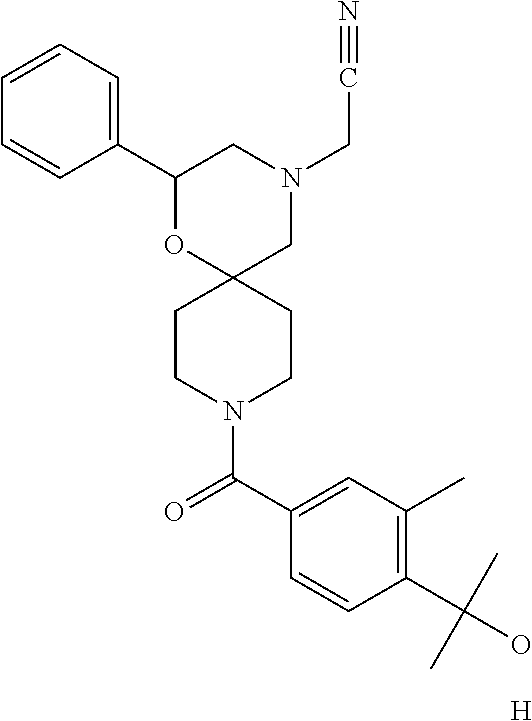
C1(C2=CC=CC=C2)OC2(CN(CC#N)C1)CCN(C(C1=CC(C)=C(C(O)(C)C)C=C1)=O)CC2.[H]
